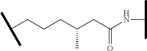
C(CCCC(CC(NC(C)C)=O)C)(C)C
